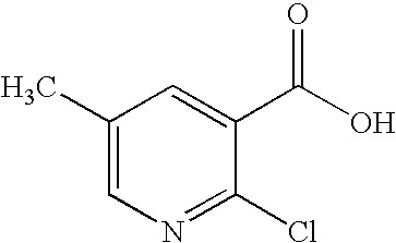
C1(C)=CN=C(Cl)C(C(O)=O)=C1
